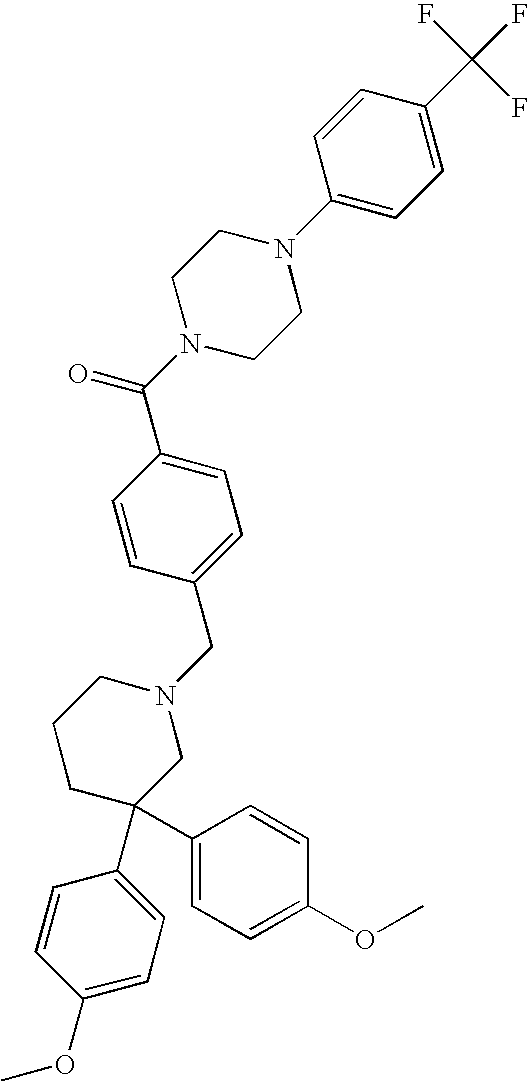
C1=C(C(N2CCN(C3=CC=C(C(F)(F)F)C=C3)CC2)=O)C=CC(CN2CCCC(C3=CC=C(OC)C=C3)(C3=CC=C(OC)C=C3)C2)=C1
